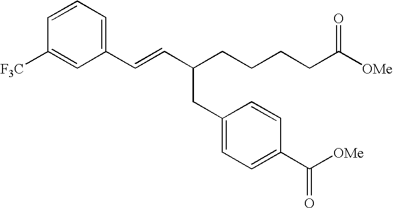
C1=CC=C(C=CC(CCCCC([OMe])=O)CC2=CC=C(C([OMe])=O)C=C2)C=C1[F3C]
